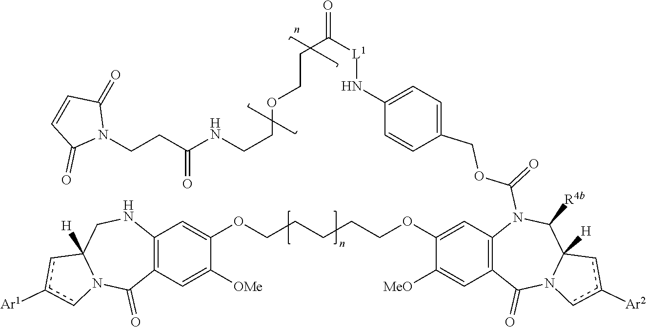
C1=C(OCCCCCOC2=CC3=C(C=C2[OMe])C(=O)N2C([H])(CN3)cc([Ar1])c2)C([MeO])=CC2=C1N(C(OCC1=CC=C(N[L1]C(CCOCCNC(CCN3C(=O)C=CC3=O)=O)=O)C=C1)=O)C([R4b])C1([H])N(C2=O)cc([Ar2])c1
